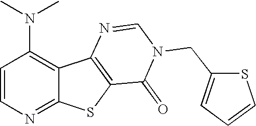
C1=CN=C2C(=C1N(C)C)C1=C(S2)C(=O)N(CC2=CC=CS2)C=N1
